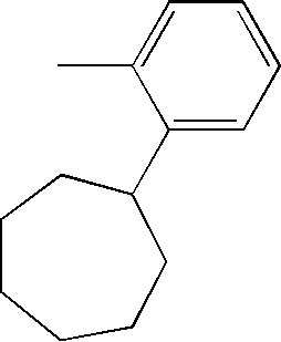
CC1=CC=CC=C1C1CCCCCC1
